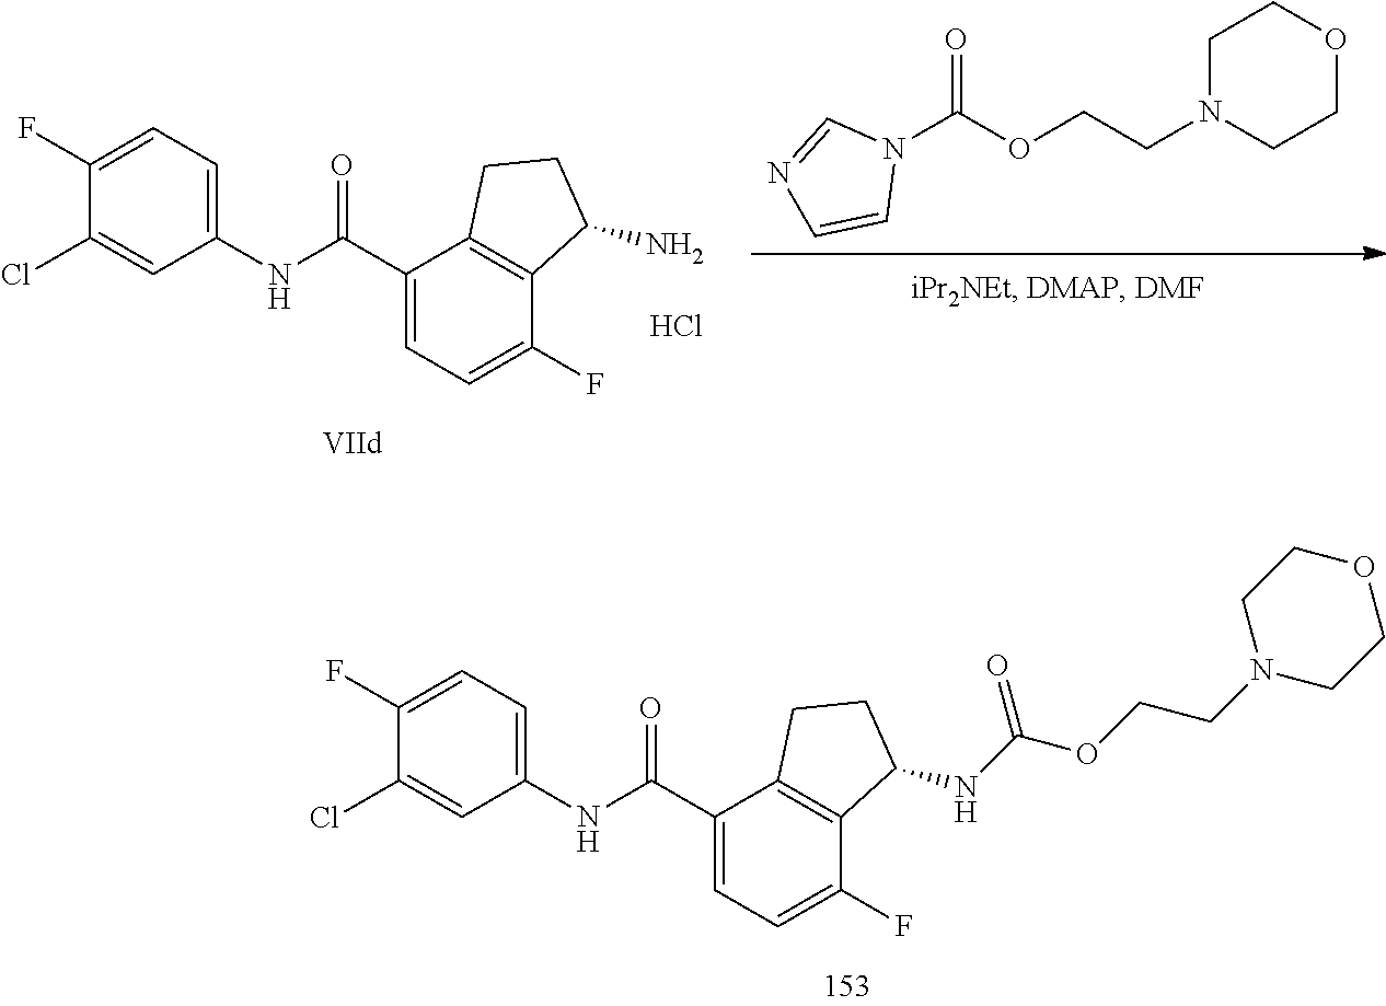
C1(Cl)=CC(NC(C2=CC=C(F)C3=C2CCC3NC(OCCN2CCOCC2)=O)=O)=CC=C1F.C1(Cl)=CC(NC(C2=CC=C(F)C3=C2CCC3N)=O)=CC=C1F.Cl.N1(C(OCCN2CCOCC2)=O)C=NC=C1
